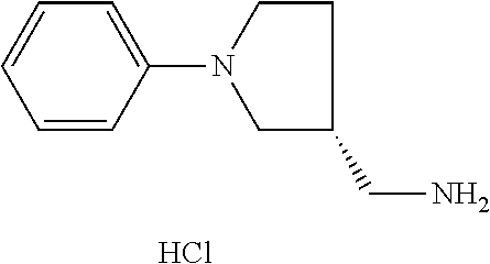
C1=CC(N2CCC(CN)C2)=CC=C1.Cl
